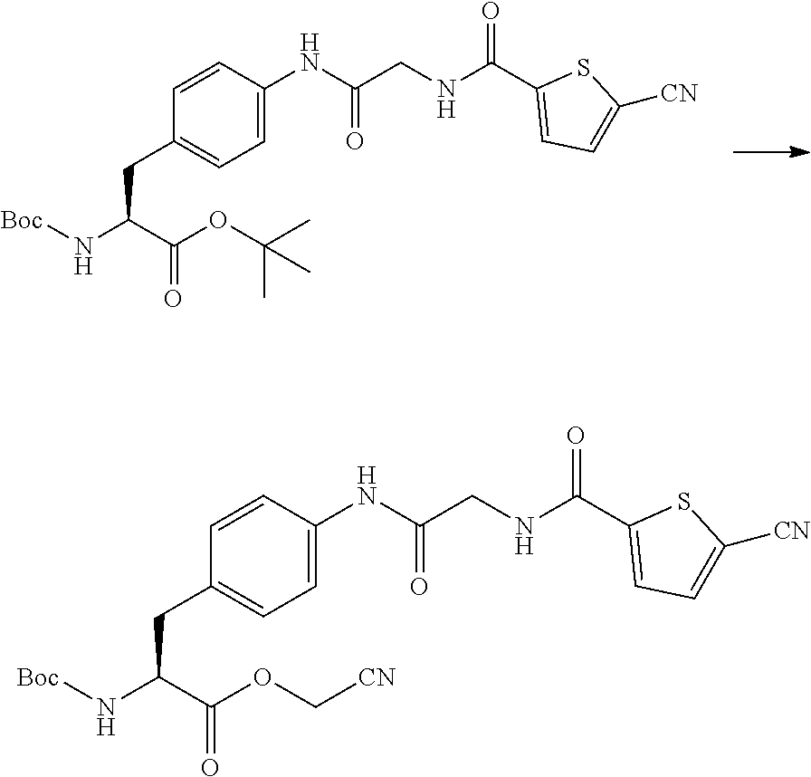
[Boc]NC(C(OC(C)(C)C)=O)CC1=CC=C(NC(CNC(C2=CC=C([CN])S2)=O)=O)C=C1.[Boc]NC(C(OC[CN])=O)CC1=CC=C(NC(CNC(C2=CC=C([CN])S2)=O)=O)C=C1
